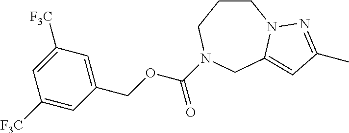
C1CCN(C(OCC2=CC([F3C])=CC([F3C])=C2)=O)CC2=CC(C)=NN12
